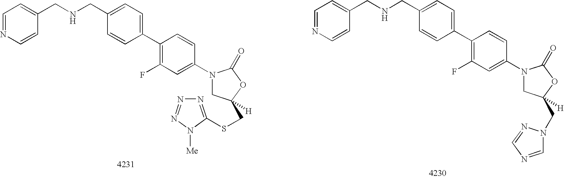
C1(C2=CC=C(CNCC3=CC=NC=C3)C=C2)=C(F)C=C(N2CC(CSC3=NN=NN3[Me])([H])OC2=O)C=C1.C1(C2=CC=C(CNCC3=CC=NC=C3)C=C2)=C(F)C=C(N2CC(CN3C=NC=N3)([H])OC2=O)C=C1
